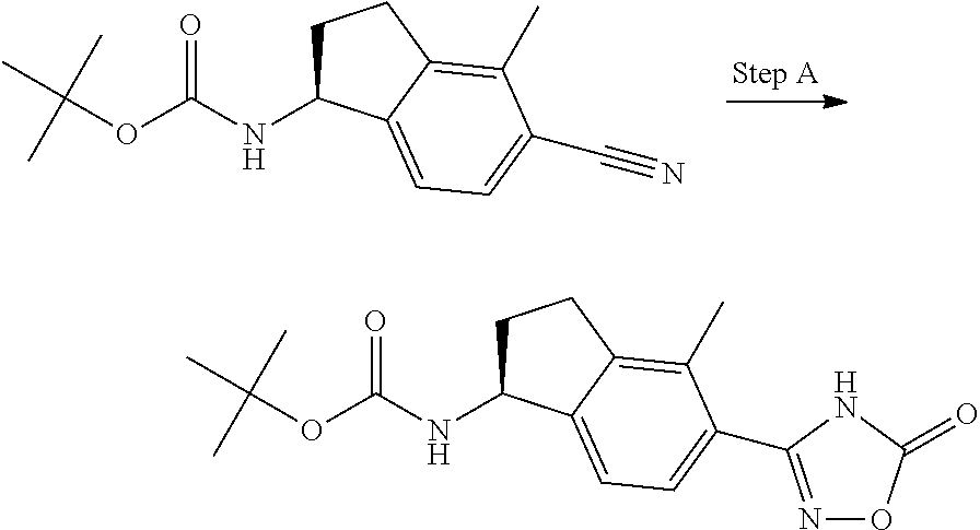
C1C(NC(OC(C)(C)C)=O)C2=CC=C(C#N)C(C)=C2C1.C1C(NC(OC(C)(C)C)=O)C2=CC=C(C3=NOC(=O)N3)C(C)=C2C1
